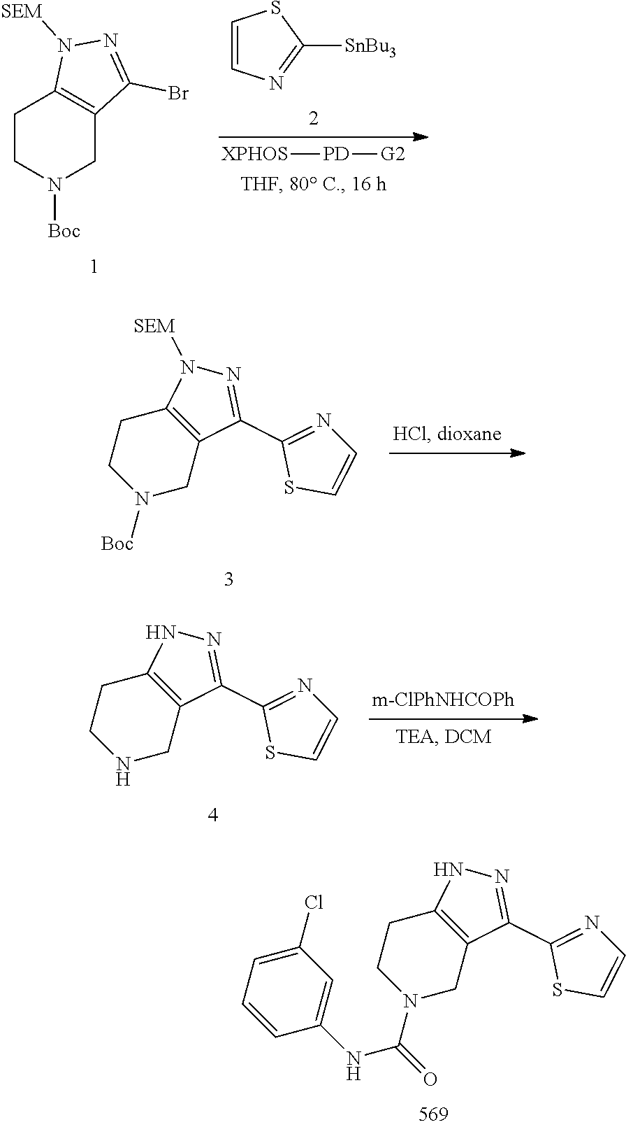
C1=CN=C([SnBu3])S1.[XPHOS][PD][G2].C1CN([Boc])CC2=C1N([SEM])N=C2Br.C12=C(CN([Boc])CC1)C(C1=NC=CS1)=NN2[SEM].C12=C(CN(C(NC3=CC(Cl)=CC=C3)=O)CC1)C(C1=NC=CS1)=NN2.C12=C(CNCC1)C(C1=NC=CS1)=NN2
